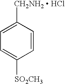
C1=C([CH2NH2  HCl])C=CC([SO2CH3])=C1
